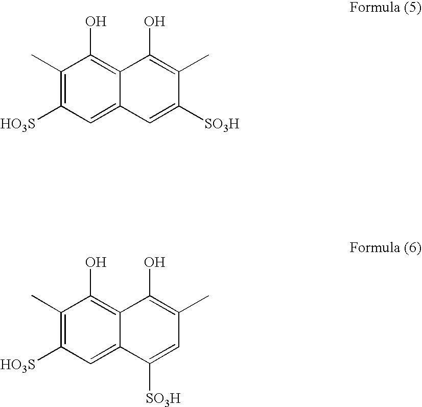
C1([HO3S])=C(C)C(O)=C2C(O)=C(C)C([SO3H])=CC2=C1.C1([HO3S])=C(C)C(O)=C2C(O)=C(C)C=C([SO3H])C2=C1
